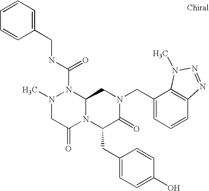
N(C(N1N(C)CC(=O)N2C1CN(CC1=CC=CC3=C1N(C)N=N3)C(=O)C2CC1=CC=C(O)C=C1)=O)CC1=CC=CC=C1
